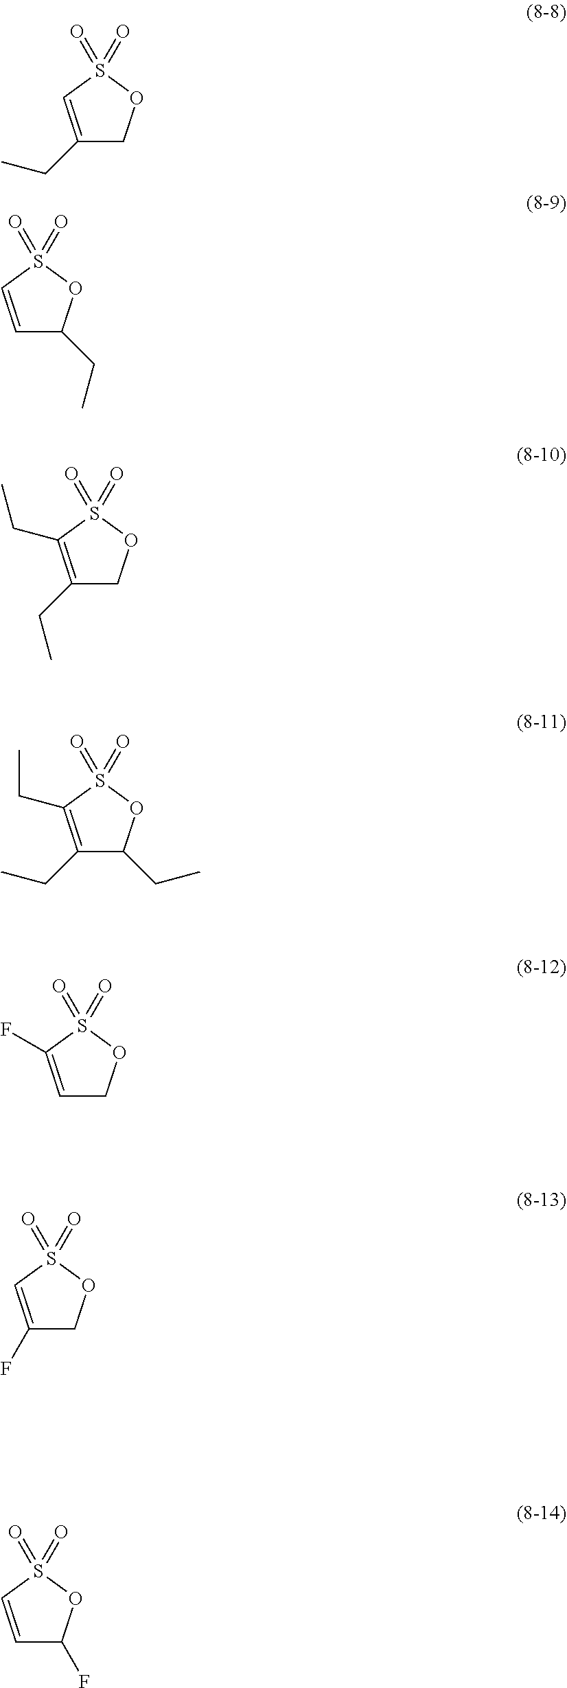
C1(CC)=CS(=O)(=O)OC1.C1=CS(=O)(=O)OC1CC.C1(CC)=C(CC)S(=O)(=O)OC1.C1=C(F)S(=O)(=O)OC1.C1(F)=CS(=O)(=O)OC1.C1(CC)=C(CC)S(=O)(=O)OC1CC.C1=CS(=O)(=O)OC1F
